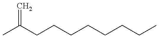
CC(CCCCCCCC)=C
